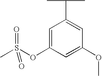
C1=C(OS(C)(=O)=O)C=C(OC)C=C1C(C)C
